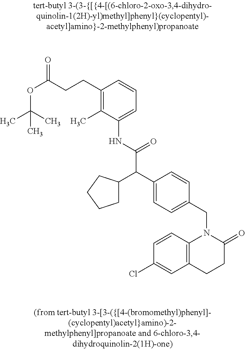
O(C(CCC1=C(C)C(NC(C(C2=CC=C(CN3C4=C(CCC3=O)C=C(Cl)C=C4)C=C2)C2CCCC2)=O)=CC=C1)=O)C(C)(C)C
